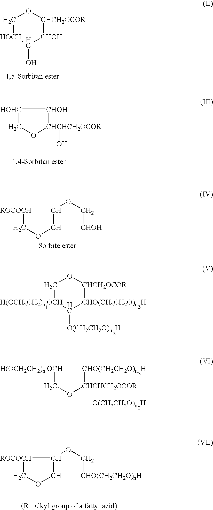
[H(OCH2CH2)n OCH]1CO[CHCH2OCOR][CHO(CH2CH2O)n  H]C1[O(CH2CH2O)n  H].O1[CHCHCH2OCOR]([O(CH2CH2O)n  H])[CHO(CH2CH2O)n  H][H(OCH2CH2)n OCH]C1.[CHOH]1[CHCH2OCOR]OC[HOCH]C1O.[HOHC]1CO[CHCHCH2OCOR](O)[CHOH]1.O1C2C(OC[CHOH]2)[ROCOCH]C1.O1C2C(OC[CHO(CH2CH2O)nH]2)[ROCOCH]C1
